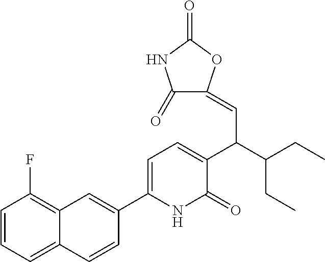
C1(C2=CC=C(C(C(CC)CC)C=C3C(=O)NC(=O)O3)C(=O)N2)=CC2=C(F)C=CC=C2C=C1
